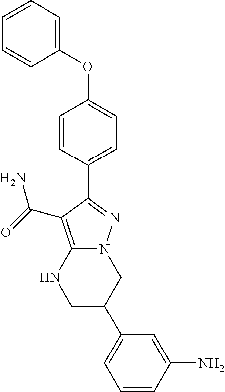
N12C(=C(C(=O)N)C(C3=CC=C(OC4=CC=CC=C4)C=C3)=N1)NCC(C1=CC=CC(N)=C1)C2
